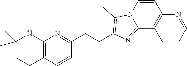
C1(C)(C)CCC2=C(N1)N=C(CCC1=C(C)N3C=CC4=C(C=CC=N4)C3=N1)C=C2
